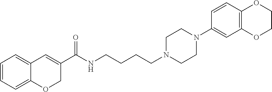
C1=CC=C2C(=C1)C=C(C(NCCCCN1CCN(C3=CC4=C(C=C3)OCCO4)CC1)=O)CO2
